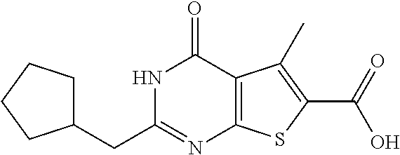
C(C1=NC2=C(C(=O)N1)C(C)=C(C(=O)O)S2)C1CCCC1
